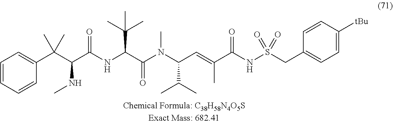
C1=CC=CC(C(C(C(NC(C(N(C(C=C(C(NS(CC2=CC=C([tBu])C=C2)(=O)=O)=O)C)C(C)C)C)=O)C(C)(C)C)=O)NC)(C)C)=C1
